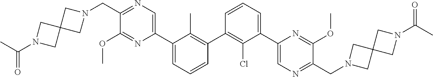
C1(C2=CN=C(CN3CC4(C3)CN(C(C)=O)C4)C(OC)=N2)=CC=CC(C2=C(Cl)C(C3=CN=C(CN4CC5(C4)CN(C(C)=O)C5)C(OC)=N3)=CC=C2)=C1C
